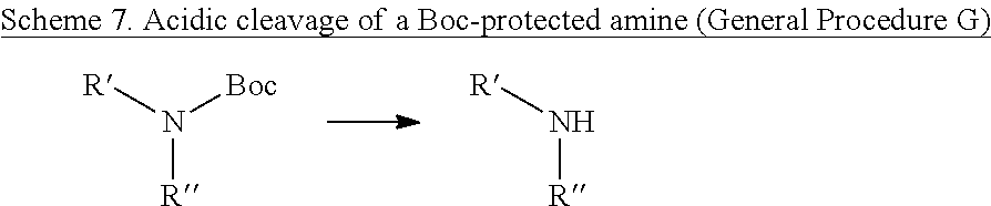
N([R])([R])[Boc].N([R])[R]
